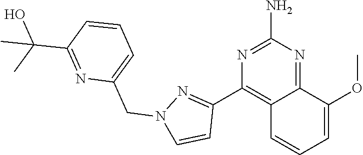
N1=C(N)N=C2C(=C1C1=NN(CC3=CC=CC(C(C)(O)C)=N3)C=C1)C=CC=C2OC
